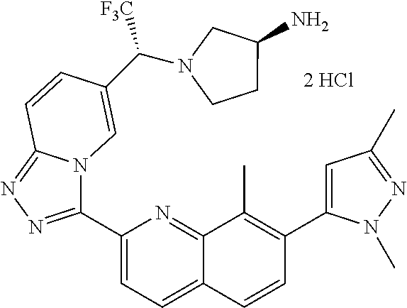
C1(C2=NN=C3N2C=C(C([F3C])N2CCC(N)C2)C=C3)=CC=C2C(=N1)C(C)=C(C1=CC(C)=NN1C)C=C2
